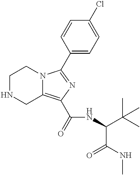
C1NCC2=C(C(=O)NC(C(C)(C)C)C(NC)=O)N=C(C3=CC=C(Cl)C=C3)N2C1
